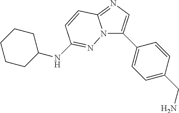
N12C(C3=CC=C(CN)C=C3)=CN=C1C=CC(NC1CCCCC1)=N2
